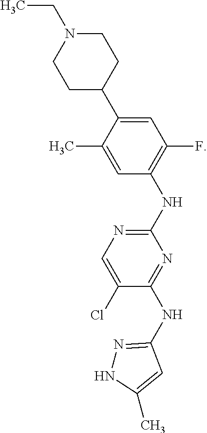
C1N(CC)CCC(C2=CC(F)=C(NC3=NC=C(Cl)C(NC4=NNC(C)=C4)=N3)C=C2C)C1
